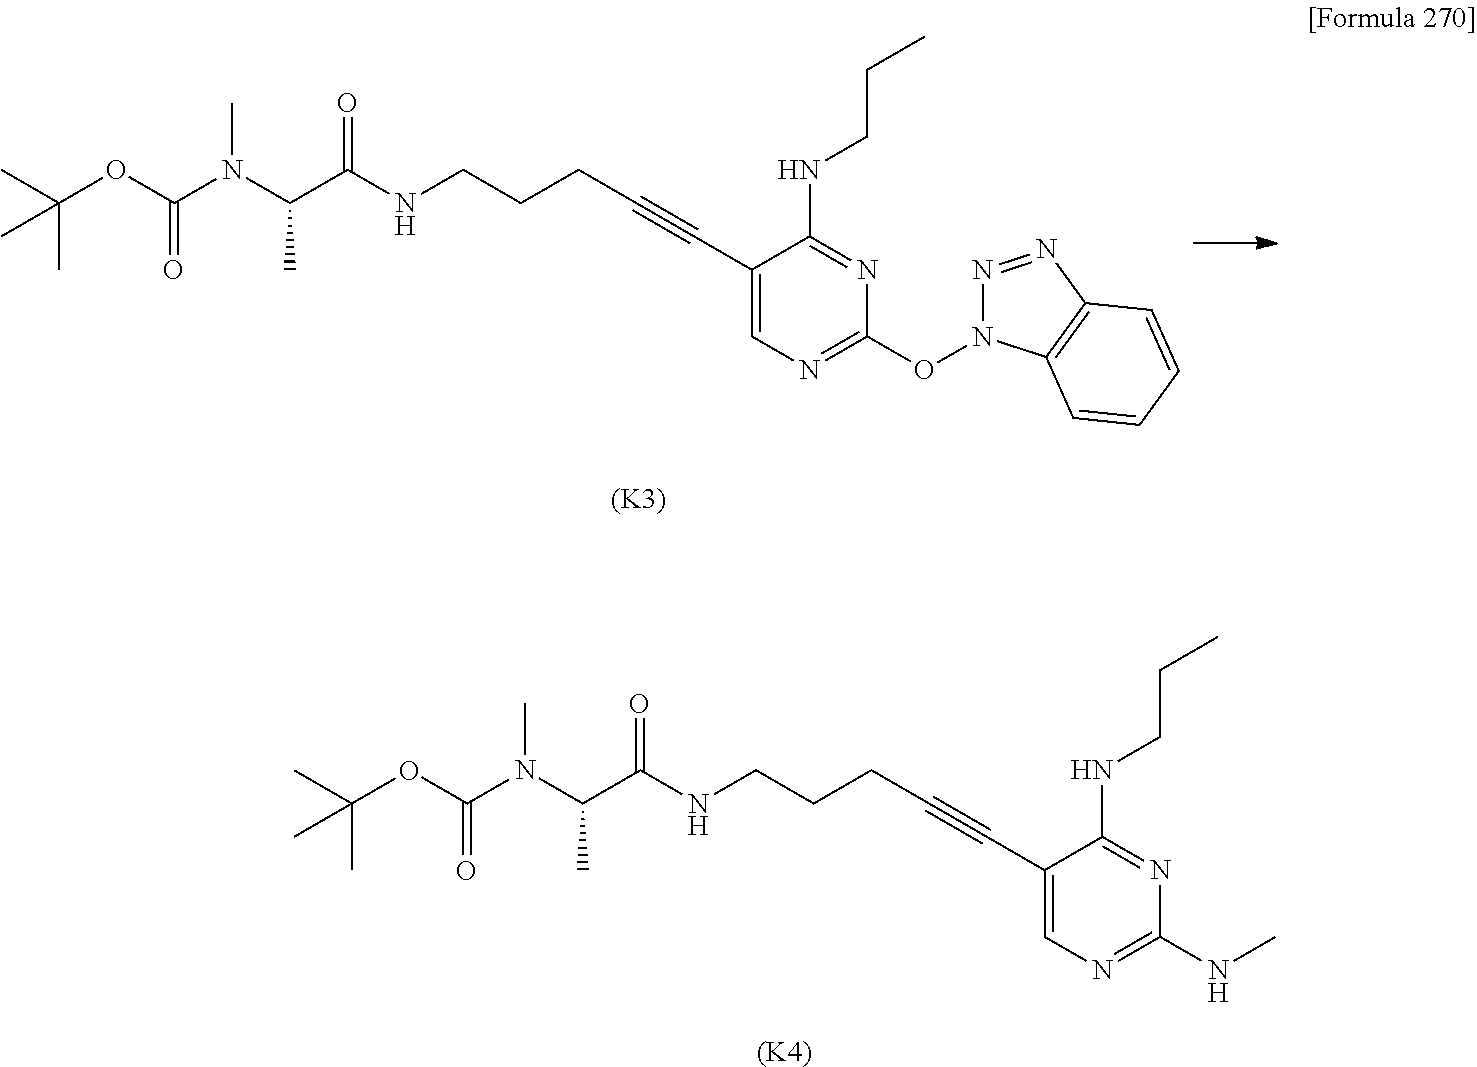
C(C)(OC(=O)N(C(C)C(NCCCC#CC1=CN=C(ON2N=NC3=C2C=CC=C3)N=C1NCCC)=O)C)(C)C.[(K3)].C(C)(OC(=O)N(C(C)C(NCCCC#CC1=CN=C(NC)N=C1NCCC)=O)C)(C)C.[(K4)]
